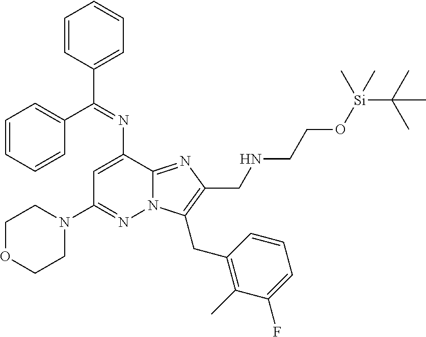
N(C1=CC(N2CCOCC2)=NN2C1=NC(CNCCO[Si](C(C)(C)C)(C)C)=C2CC1=C(C)C(F)=CC=C1)=C(C1=CC=CC=C1)C1=CC=CC=C1
